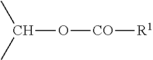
C(O[CO][R1])(C)C
